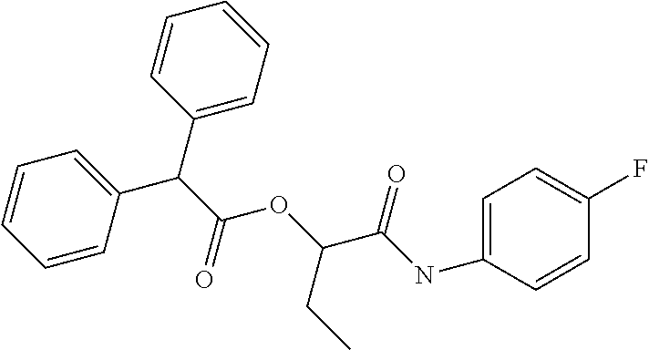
C(C(OC(C(NC1=CC=C(F)C=C1)=O)CC)=O)(C1=CC=CC=C1)C1=CC=CC=C1
